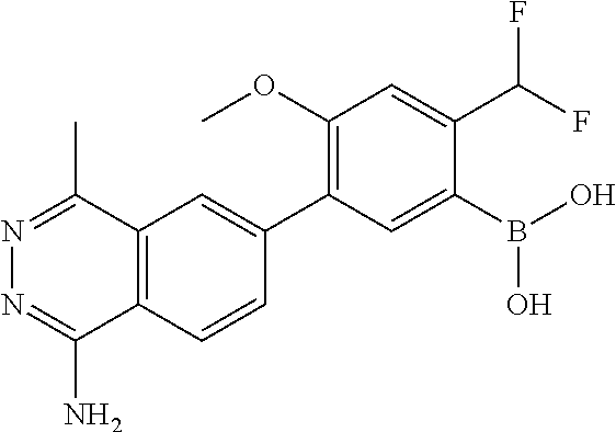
C12=C(C=CC(C3=C(OC)C=C(C(F)F)C(B(O)O)=C3)=C1)C(N)=NN=C2C
